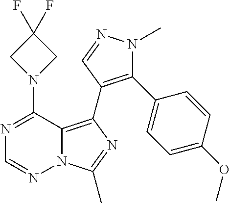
N12C(=C(C3=C(C4=CC=C(OC)C=C4)N(C)N=C3)N=C1C)C(N1CC(F)(F)C1)=NC=N2
